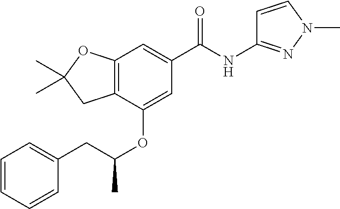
C12=C(C(OC(C)CC3=CC=CC=C3)=CC(C(=O)NC3=NN(C)C=C3)=C1)CC(C)(C)O2
